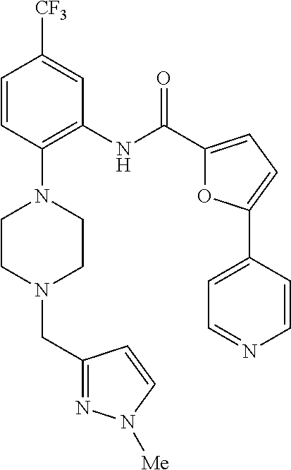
C1=CC(N2CCN(CC3=NN([Me])C=C3)CC2)=C(NC(C2=CC=C(C3=CC=NC=C3)O2)=O)C=C1[CF3]
